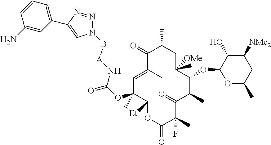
C1(N)=CC(C2=CN(B[A]NC(OC3(C)C([Et])OC(=O)C(C)(F)C(=O)C(C)C(OC4OC(C)CC([NMe2])C4O)C([OMe])(C)CC(C)C(=O)C(C)=C3)=O)N=N2)=CC=C1
